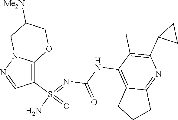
C(NC1=C2C(=NC(C3CC3)=C1C)CCC2)(N=S(N)(=O)C1=C2N(N=C1)CC([Me2N])CO2)=O
